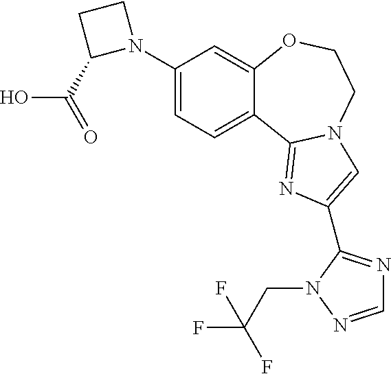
C1(N2CCC2C(=O)O)=CC=C2C(=C1)OCCN1C2=NC(C2=NC=NN2CC(F)(F)F)=C1
